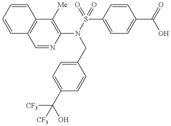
C1=CC=CC2=C1C=NC(N(S(=O)(C1=CC=C(C(=O)O)C=C1)=O)CC1=CC=C(C(O)([CF3])[CF3])C=C1)=C2[Me]
